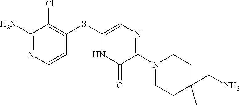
C1C(C)(CN)CCN(C2=NC=C(SC3=C(Cl)C(N)=NC=C3)NC2=O)C1
